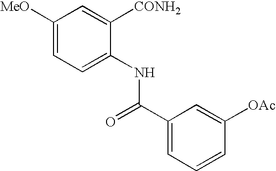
C1([MeO])=CC=C(NC(C2=CC=CC([OAc])=C2)=O)C([CONH2])=C1
